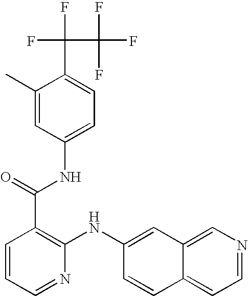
C1=CC=NC(NC2=CC3=CN=CC=C3C=C2)=C1C(=O)NC1=CC=C(C(F)(F)C(F)(F)F)C(C)=C1
